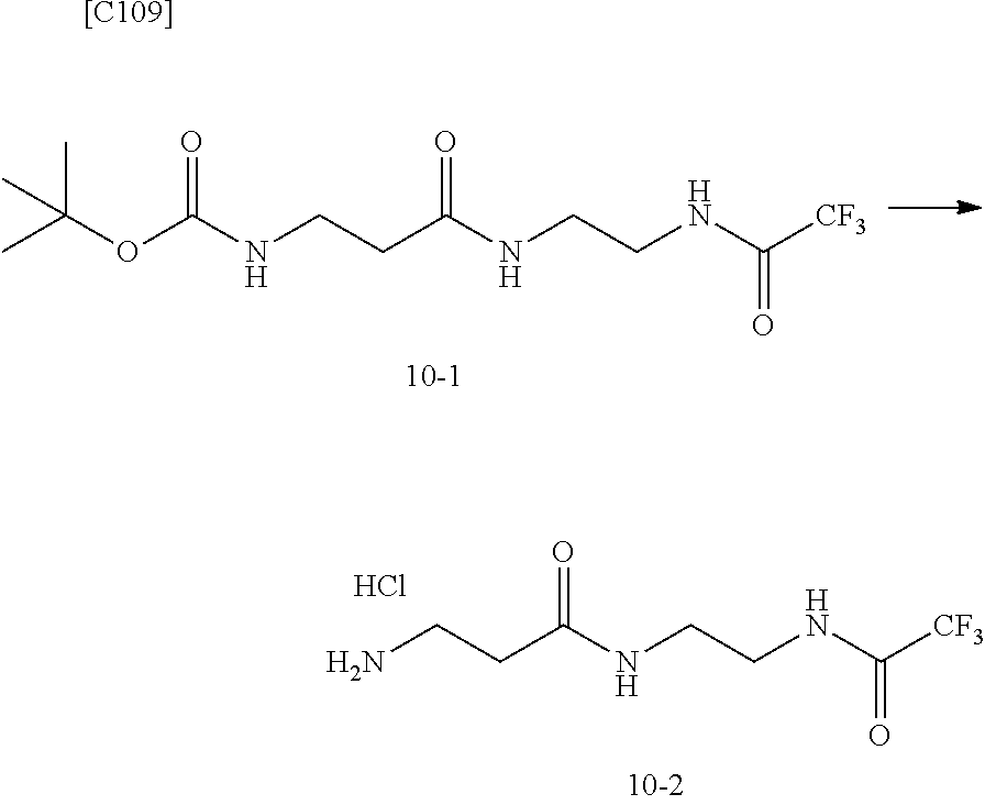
N(CCNC([CF3])=O)C(CCNC(OC(C)(C)C)=O)=O.N(CCNC([CF3])=O)C(CCN)=O.Cl.[[C109]]
